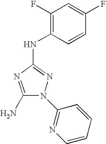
C1(N)=NC(NC2=C(F)C=C(F)C=C2)=NN1C1=NC=CC=C1
